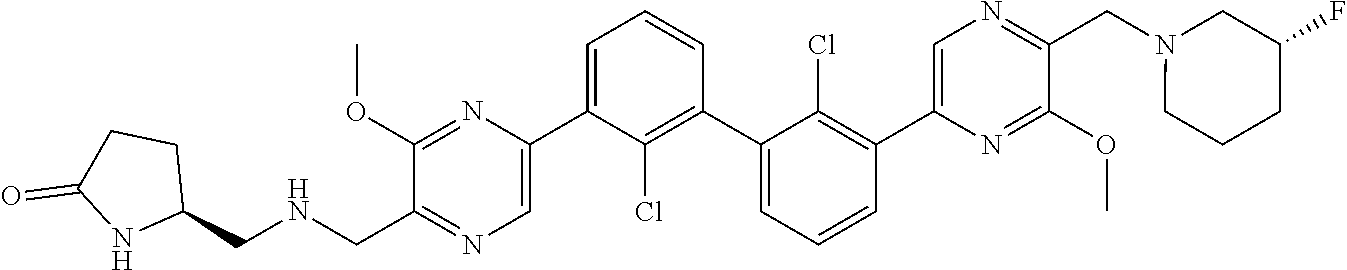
C1(C2=CN=C(CNCC3CCC(=O)N3)C(OC)=N2)=CC=CC(C2=CC=CC(C3=CN=C(CN4CC(F)CCC4)C(OC)=N3)=C2Cl)=C1Cl
